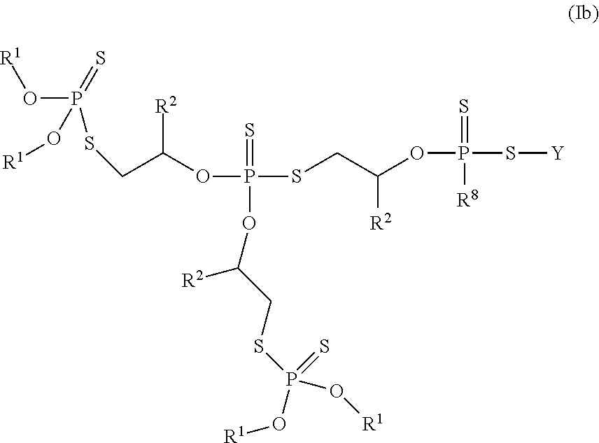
O(P(SCC(OP(S[Y])(=S)[R8])[R2])(OC(CSP(O[R1])(=S)O[R1])[R2])=S)C(CSP(O[R1])(=S)O[R1])[R2]
